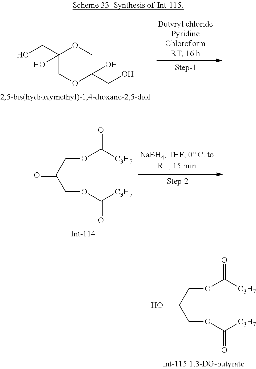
C1(O)(CO)COC(O)(CO)CO1.O(C([C3H7])=O)CC(COC([C3H7])=O)=O.O(C([C3H7])=O)CC(COC([C3H7])=O)O
